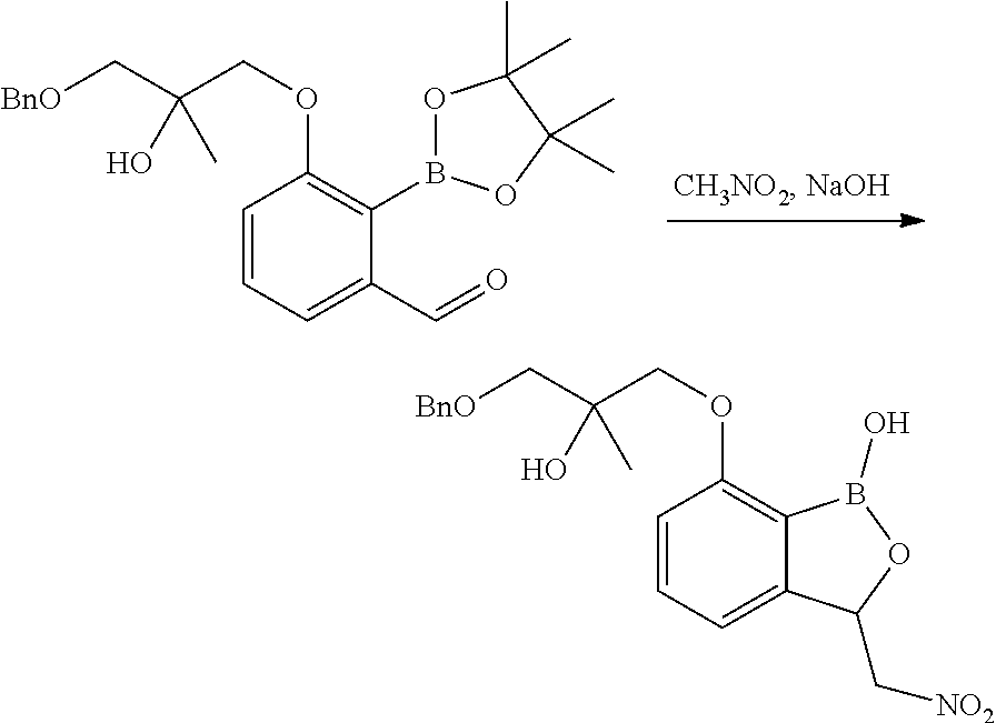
C1=CC=C(C=O)C(B2OC(C)(C)C(C)(C)O2)=C1OCC(C[BnO])(C)O.C1=CC=C2C(=C1OCC(C[BnO])(C)O)B(O)OC2C[NO2]
